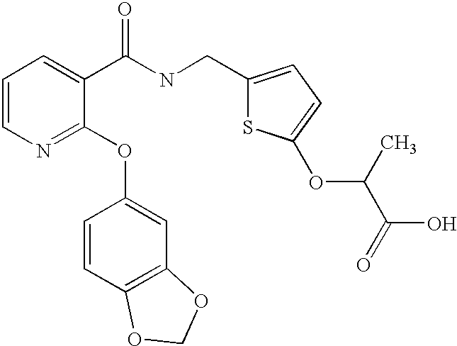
C1=CN=C(OC2=CC3=C(C=C2)OCO3)C(C(NCC2=CC=C(OC(C)C(O)=O)S2)=O)=C1
